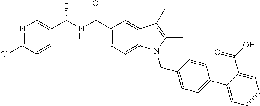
N1=C(Cl)C=CC(C(NC(C2=CC=C3C(=C2)C(C)=C(C)N3CC2=CC=C(C3=CC=CC=C3C(O)=O)C=C2)=O)C)=C1
